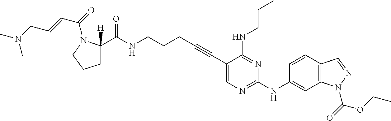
C1(C#CCCCNC(C2([H])CCCN2C(C=CCN(C)C)=O)=O)=CN=C(NC2=CC3=C(C=C2)C=NN3C(OCC)=O)N=C1NCCC
